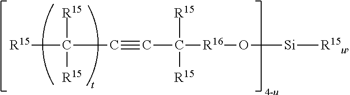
C([R15])(C#CC([R16]O[Si][R15u])([R15])[R15])([R15])[R15]
